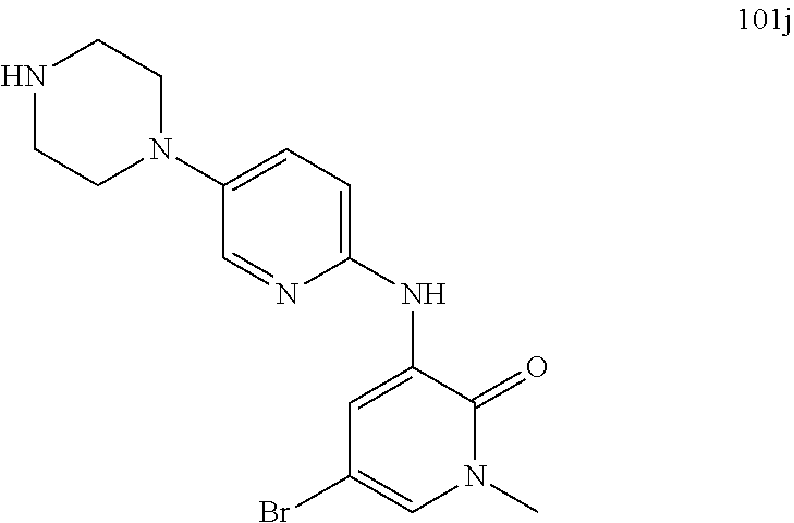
N(C1=CC(Br)=CN(C)C1=O)C1=CC=C(N2CCNCC2)C=N1
